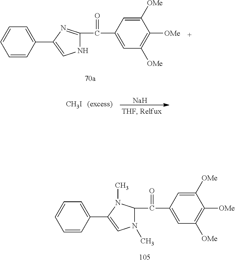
C1([OMe])=CC(C(C2=NC(C3=CC=CC=C3)=CN2)=O)=CC([OMe])=C1[OMe].[CH3I].[(excess)].[Na].C1([OMe])=CC(C(C2N(C)C=C(C3=CC=CC=C3)N2C)=O)=CC([OMe])=C1[OMe]
